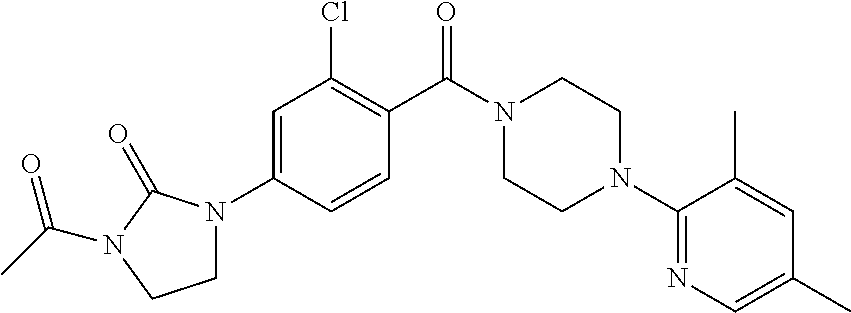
C1=C(N2CCN(C(C)=O)C2=O)C=CC(C(N2CCN(C3=NC=C(C)C=C3C)CC2)=O)=C1Cl
